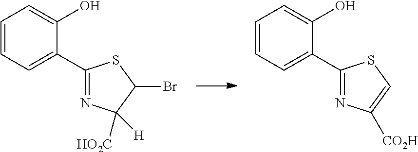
C1(C2=CC=CC=C2O)=NC([H])([HO2C])C(Br)S1.C1(C2=CC=CC=C2O)=NC([CO2H])=CS1
